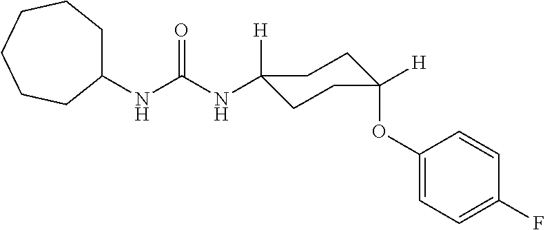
C1(NC(NC2([H])CCC(OC3=CC=C(F)C=C3)([H])CC2)=O)CCCCCC1
